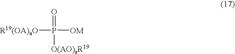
[R19(OA)aO]P([OM])(=O)[O(AO)aR19]
